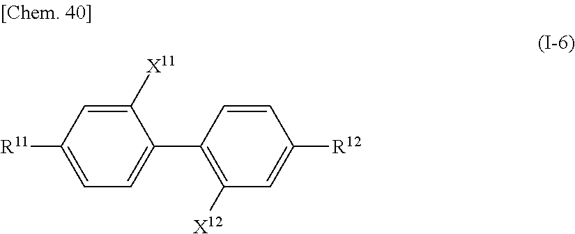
C1=C([R11])C=C([X11])C(C2=C([X12])C=C([R12])C=C2)=C1
